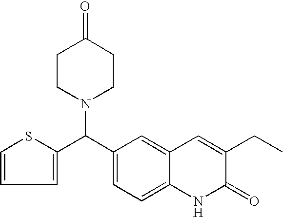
C1CN(C(C2=CC=C3C(=C2)C=C(CC)C(=O)N3)C2=CC=CS2)CCC1=O
